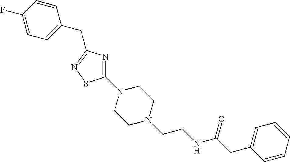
C1(F)=CC=C(CC2=NSC(N3CCN(CCNC(CC4=CC=CC=C4)=O)CC3)=N2)C=C1
